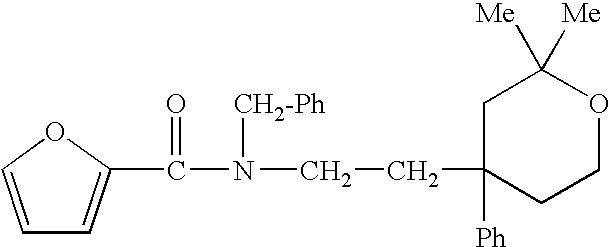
C1=COC(C(=O)N([CH2-Ph])CCC2([Ph])CCOC([Me])([Me])C2)=C1
